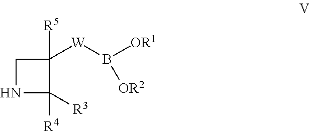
C1([R3])([R4])C([W]B([OR1])[OR2])([R5])CN1
